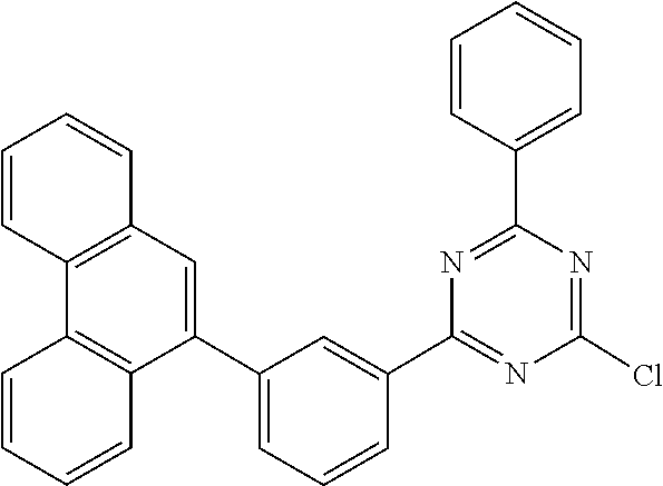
C1(Cl)=NC(C2=CC=CC=C2)=NC(C2=CC(C3=CC4=C(C=CC=C4)C4=C3C=CC=C4)=CC=C2)=N1
